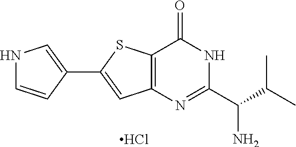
N1C=CC(C2=CC3=C(S2)C(=O)NC(C(N)C(C)C)=N3)=C1.Cl
